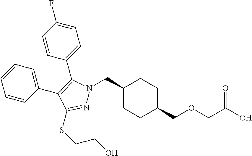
C1(CN2N=C(SCCO)C(C3=CC=CC=C3)=C2C2=CC=C(F)C=C2)CCC(COCC(O)=O)CC1
